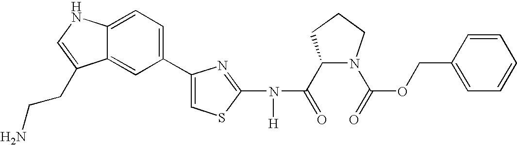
C1(C(=O)N(C2=NC(C3=CC=C4C(=C3)C(CCN)=CN4)=CS2)[H])N(C(=O)OCC2=CC=CC=C2)CCC1
